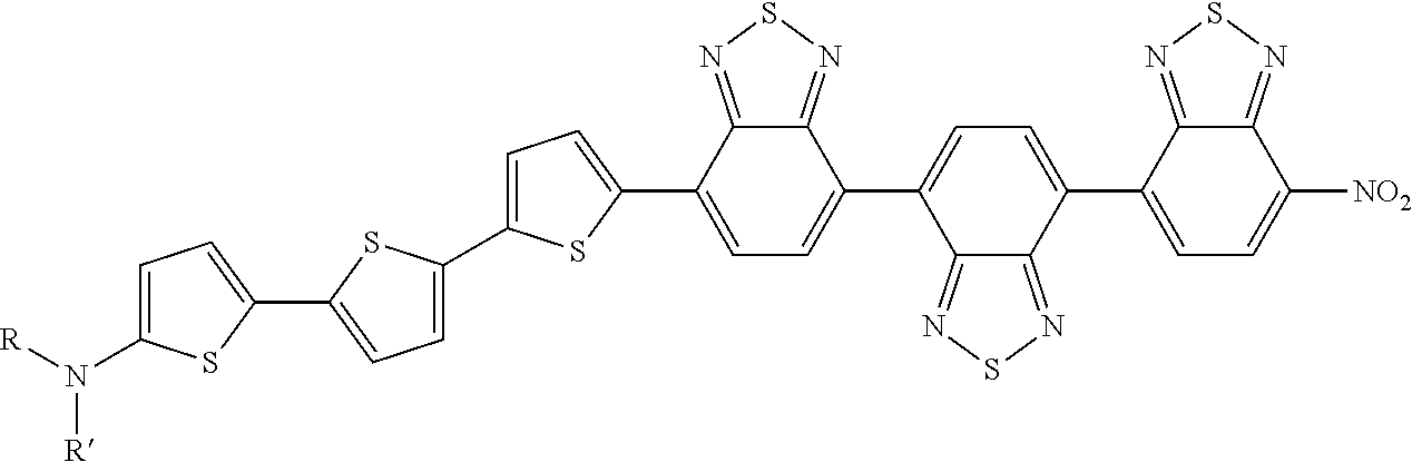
C1=C(N([R])[R])SC(C2=CC=C(C3=CC=C(C4=CC=C(C5=CC=C(C6=CC=C([NO2])C7=NSN=C67)C6=NSN=C56)C5=NSN=C45)S3)S2)=C1
